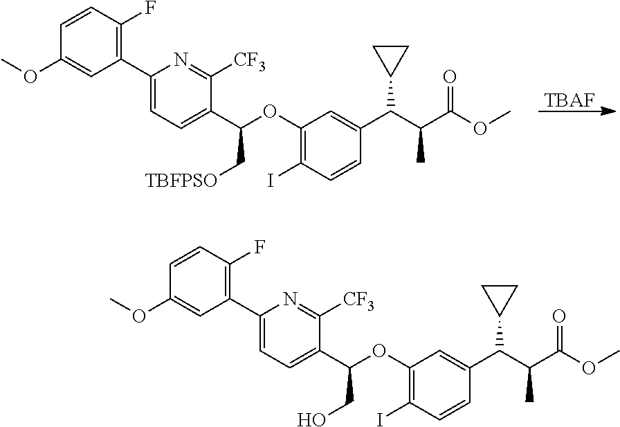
[TBAF].C1(C2=C(F)C=CC(OC)=C2)=CC=C(C(C[TBFPSO])OC2=C(I)C=CC(C(C(C(OC)=O)C)C3CC3)=C2)C([CF3])=N1.C1(C2=C(F)C=CC(OC)=C2)=CC=C(C(CO)OC2=C(I)C=CC(C(C(C(OC)=O)C)C3CC3)=C2)C([CF3])=N1
